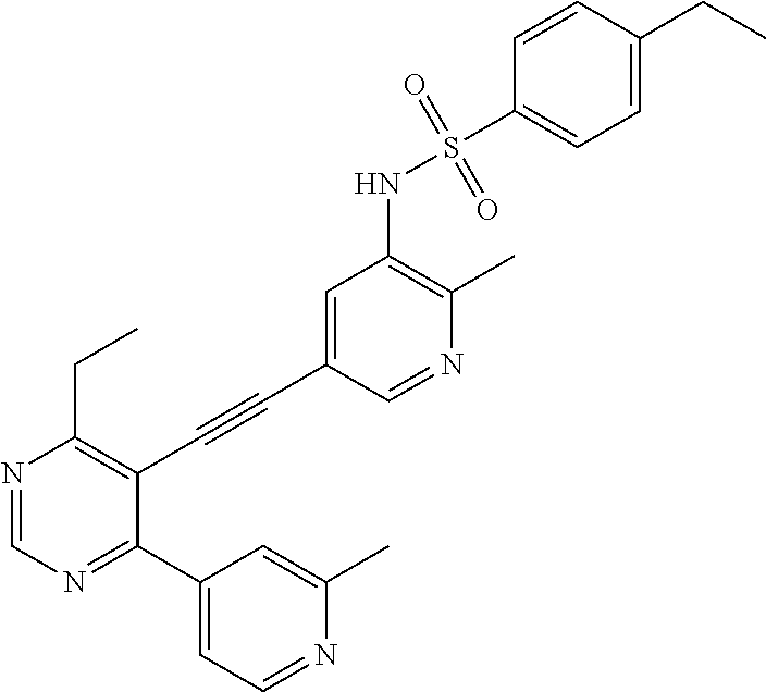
N1=CC(C#CC2=C(CC)N=CN=C2C2=CC=NC(C)=C2)=CC(NS(=O)(C2=CC=C(CC)C=C2)=O)=C1C
